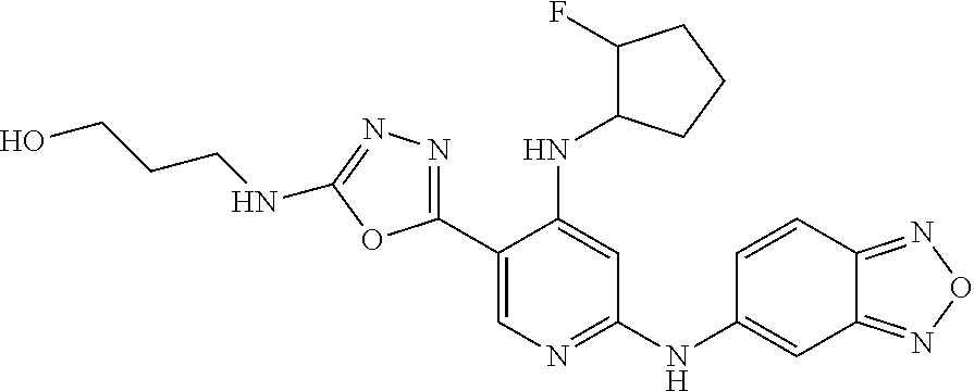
O1C(C2=CN=C(NC3=CC4=NON=C4C=C3)C=C2NC2C(F)CCC2)=NN=C1NCCCO
